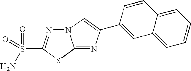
N12N=C(S(N)(=O)=O)SC1=NC(C1=CC3=CC=CC=C3C=C1)=C2
